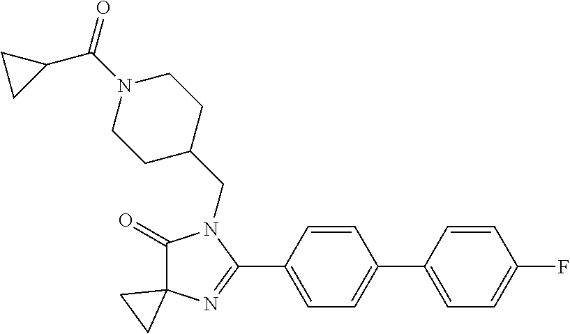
C1(=O)C2(N=C(C3=CC=C(C4=CC=C(F)C=C4)C=C3)N1CC1CCN(C(=O)C3CC3)CC1)CC2
